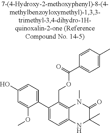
C1(C2=CC=C(O)C=C2OC)=CC=C2C(=C1COC(C1=CC=C(C)C=C1)=O)N(C)C(=O)C(C)(C)N2
